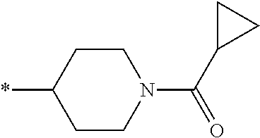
C1CC(*)CCN1C(=O)C1CC1
